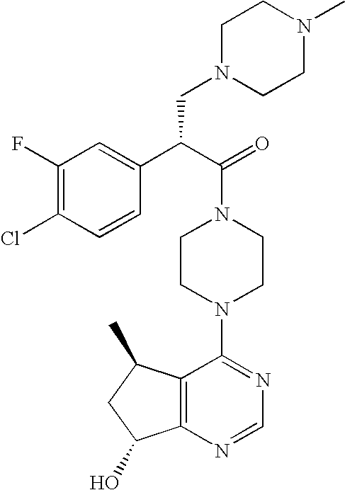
C(N1CCN(C2=NC=NC3=C2C(C)CC3O)CC1)(C(C1=CC(F)=C(Cl)C=C1)CN1CCN(C)CC1)=O
